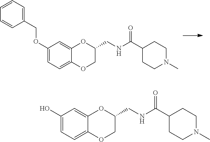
C1=CC=CC=C1COC1=CC=C2C(=C1)OC(CNC(C1CCN(C)CC1)=O)CO2.N1(C)CCC(C(NCC2OC3=CC(O)=CC=C3OC2)=O)CC1
